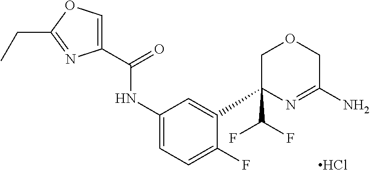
C1(C2(C(F)F)COCC(N)=N2)=CC(NC(C2=COC(CC)=N2)=O)=CC=C1F.Cl
